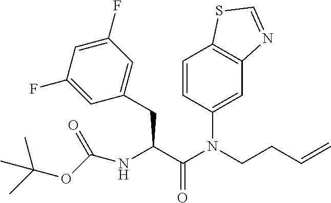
C1=CC(N(C(C(NC(OC(C)(C)C)=O)CC2=CC(F)=CC(F)=C2)=O)CCC=C)=CC2=C1SC=N2
